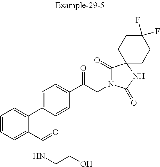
C1(C(CN2C(=O)C3(NC2=O)CCC(F)(F)CC3)=O)=CC=C(C2=CC=CC=C2C(=O)NCCO)C=C1
